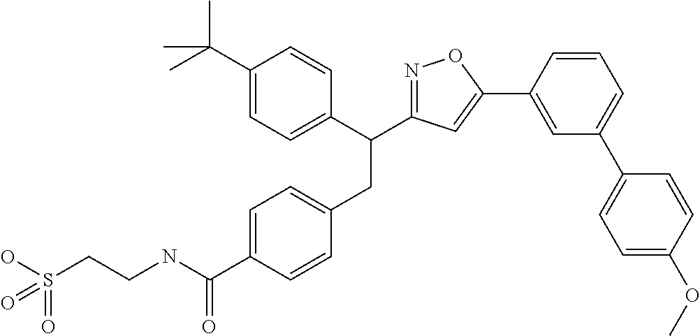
C1=C(C(NCCS(=O)(O)=O)=O)C=CC(CC(C2=CC=C(C(C)(C)C)C=C2)C2=NOC(C3=CC(C4=CC=C(OC)C=C4)=CC=C3)=C2)=C1
